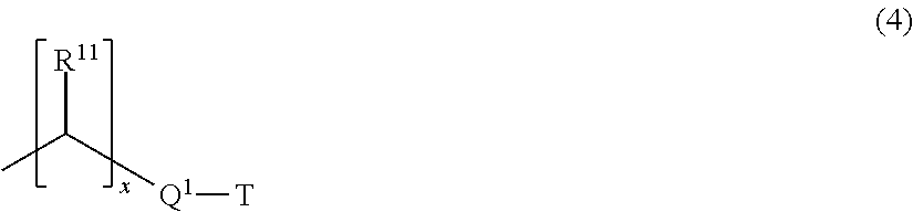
[R11]C(C)[Q1][T]
